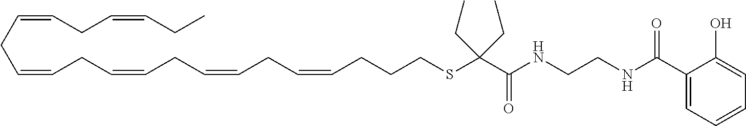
C(CC=CCC=CCC=CCC=CCCCSC(C(=O)NCCNC(C1=CC=CC=C1O)=O)(CC)CC)=CCC=CCC
